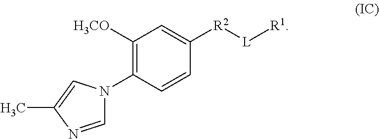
C1=NC(C)=CN1C1=C([H3CO])C=C([R2][L][R1])C=C1
